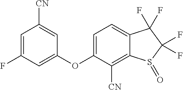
C1=C(OC2=CC(F)=CC([CN])=C2)C([CN])=C2C(=C1)C(F)(F)C(F)(F)S2=O
